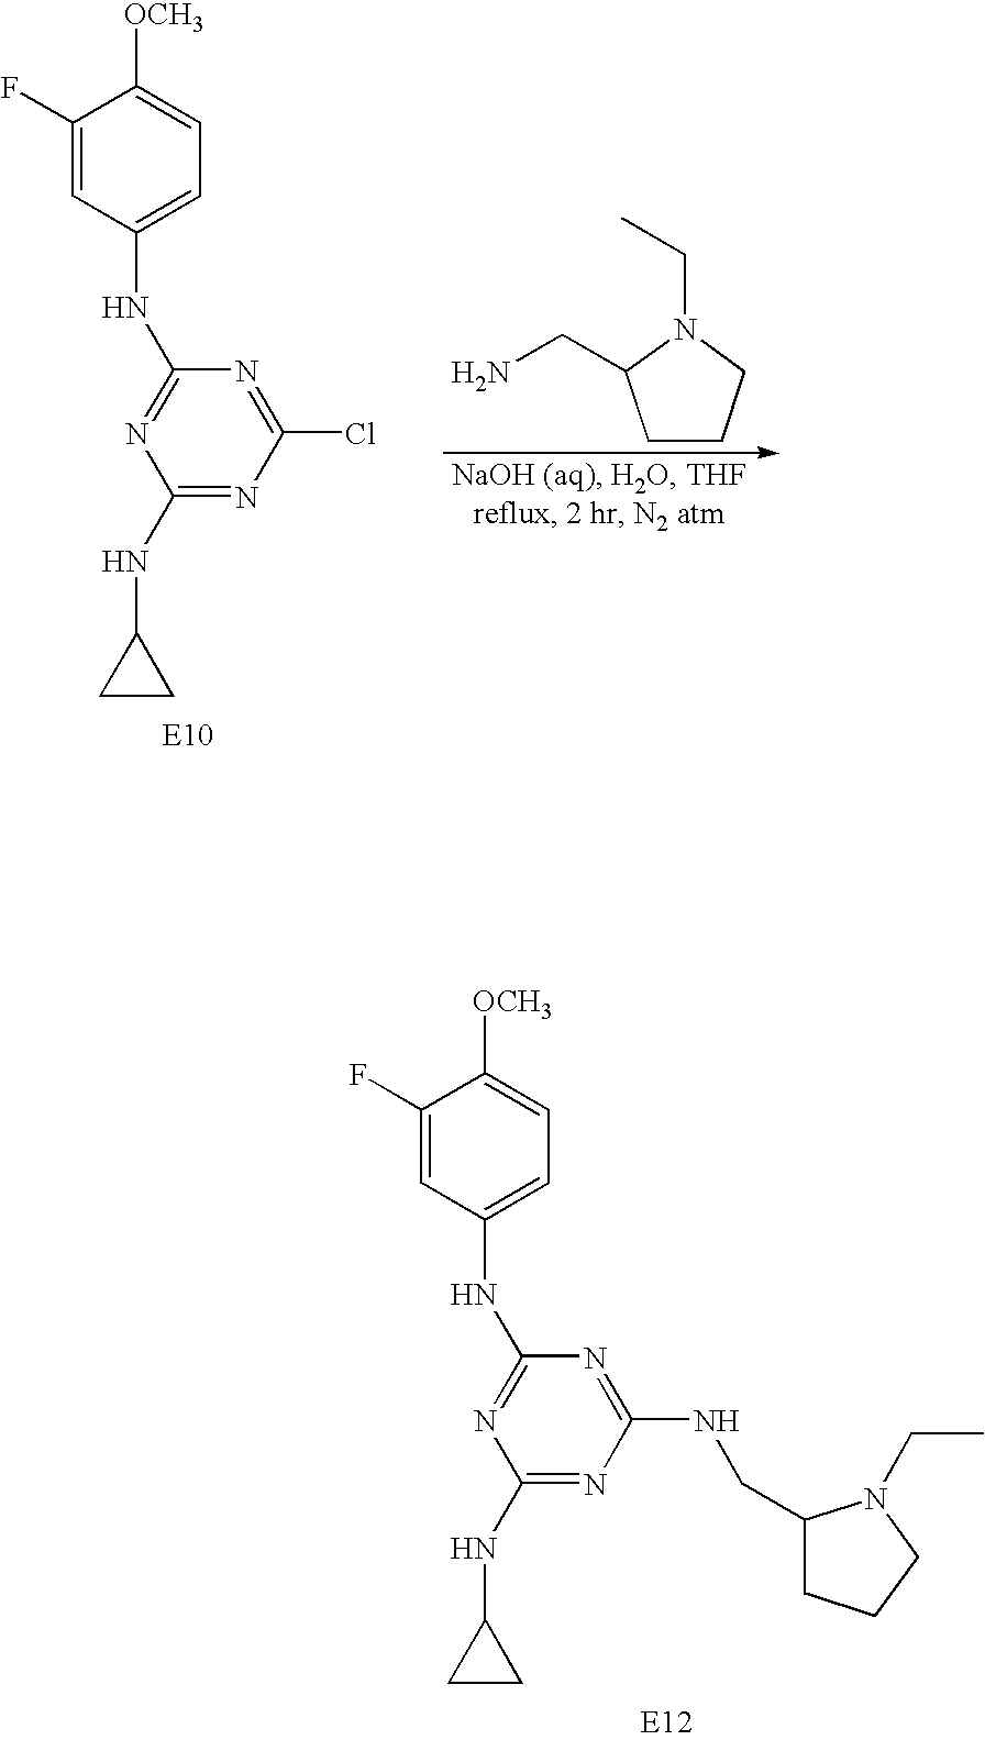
C1(F)=CC(NC2=NC(NC3CC3)=NC(NCC3CCCN3CC)=N2)=CC=C1[OCH3].C1(F)=CC(NC2=NC(NC3CC3)=NC(Cl)=N2)=CC=C1[OCH3].C1CCN(CC)C1CN
